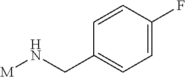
C1(CN[M])=CC=C(F)C=C1
